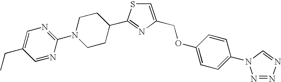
C1=C(COC2=CC=C(N3N=NN=C3)C=C2)N=C(C2CCN(C3=NC=C(CC)C=N3)CC2)S1
